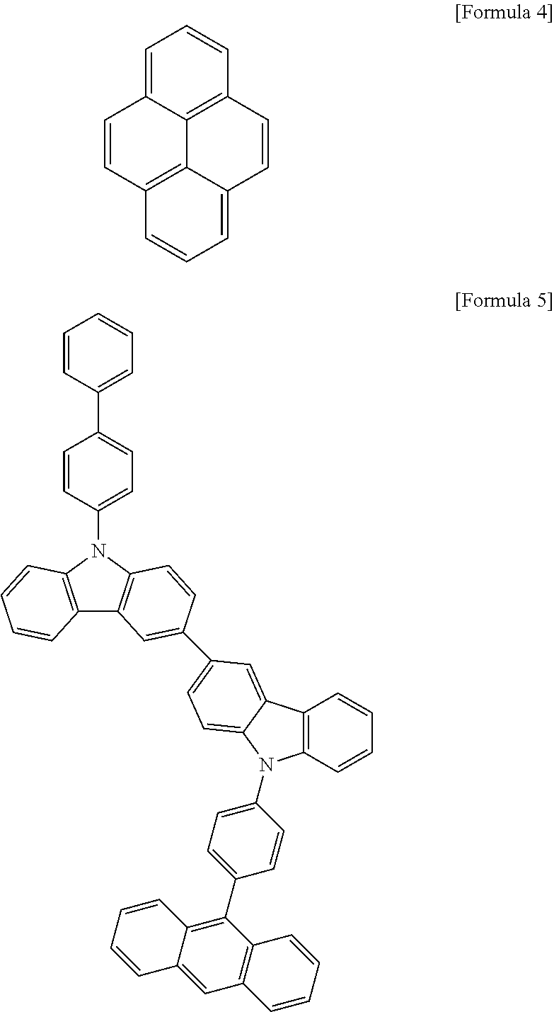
C1=C2C3=C(C=C1)C=CC1=CC=CC(=C31)C=C2.C1=CC(C2=CC=C(N3C4=C(C5=C3C=CC(C3=CC=C6C(=C3)C3=C(C=CC=C3)N6C3=CC=C(C6=C7C(=CC8=C6C=CC=C8)C=CC=C7)C=C3)=C5)C=CC=C4)C=C2)=CC=C1
